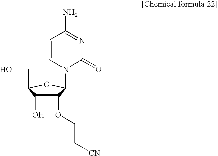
C1(OCC[CN])C(O)C(CO)OC1N1C(=O)N=C(N)C=C1
